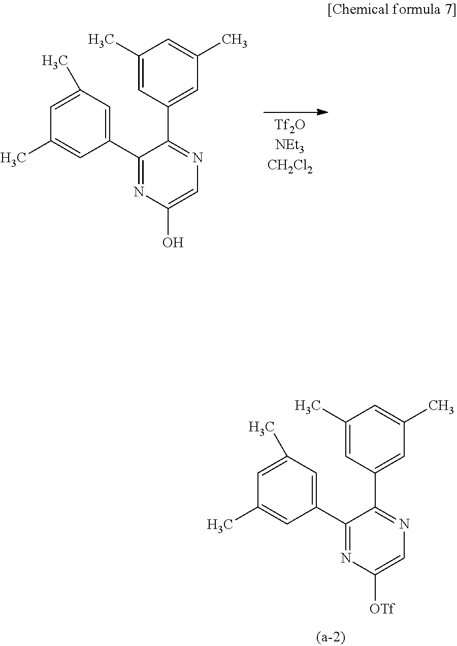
C1(C2=CC(C)=CC(C)=C2)=NC(O)=CN=C1C1=CC(C)=CC(C)=C1.C1(C2=CC(C)=CC(C)=C2)=NC([OTf])=CN=C1C1=CC(C)=CC(C)=C1
